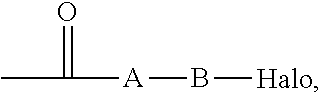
CC(=O)[A]B[Halo]
